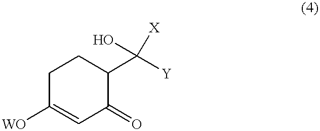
C1C([WO])=CC(=O)C(C([Y])([X])O)C1
